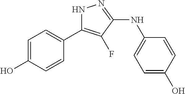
C1=C(O)C=CC(C2=C(F)C(NC3=CC=C(O)C=C3)=NN2)=C1
